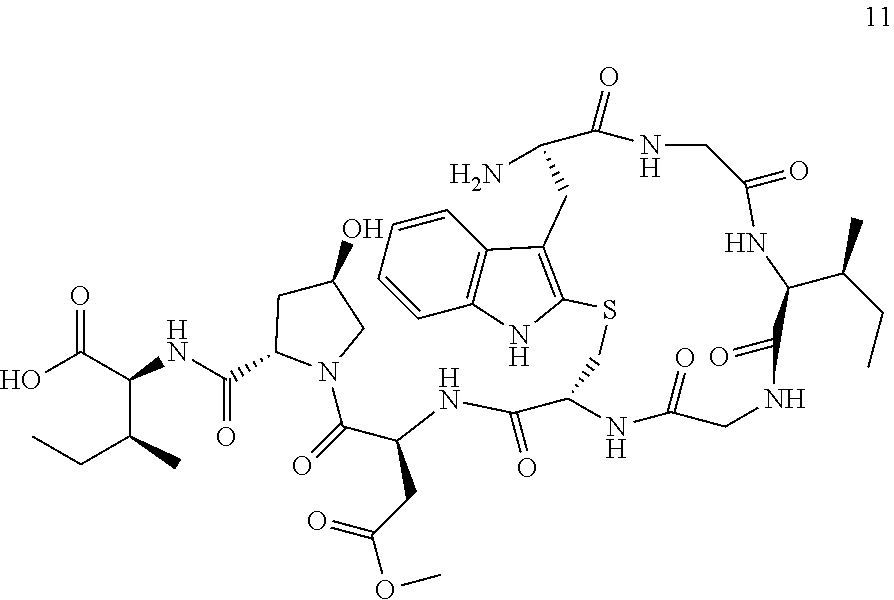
C1=CC=CC2=C1C1=C(N2)SCC(C(=O)NC(C(=O)N2CC(O)CC2C(NC(C(O)=O)C(C)CC)=O)CC(OC)=O)NC(=O)CNC(=O)C(C(C)CC)NC(=O)CNC(=O)C(N)C1
